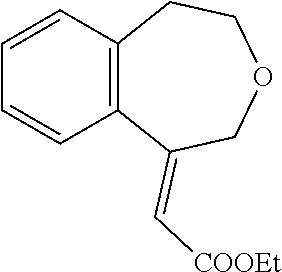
C1=CC2=C(C=C1)C(=C[COOEt])COCC2
